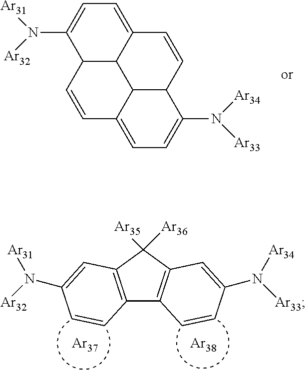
C12=C(C([Ar36])([Ar35])C3=C1C=CC(N([Ar34])[Ar33])=C3)C=C(N([Ar31])[Ar32])C=C2.[Ar37].[Ar38].C12C3C(=CC=C1N([Ar32])[Ar31])C=CC1C3C(=CC=C1N([Ar33])[Ar34])C=C2
